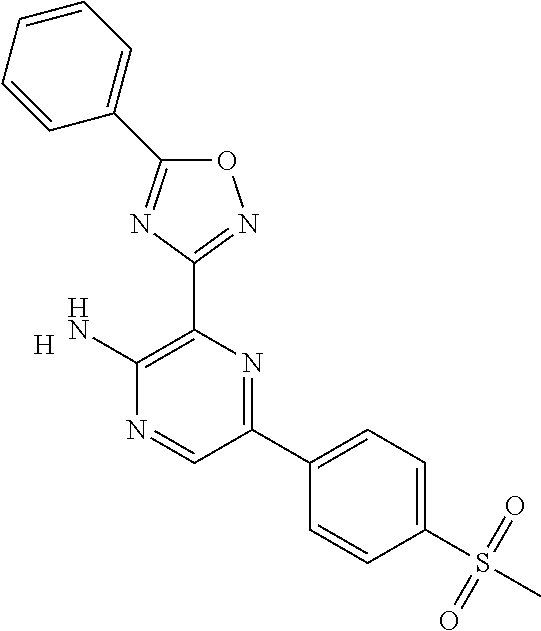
C1(N)=C(C2=NOC(C3=CC=CC=C3)=N2)N=C(C2=CC=C(S(C)(=O)=O)C=C2)C=N1.[H]
